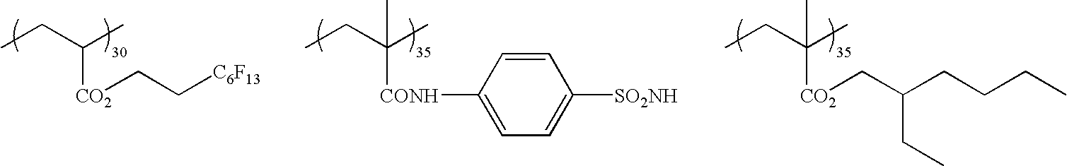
CCC([CONH]C1=CC=C([SO2NH])C=C1)(C)C.CCC([CO2]CC[C6F13])C.CCC([CO2]CC(CCCC)CC)(C)C
